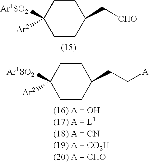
C1([Ar1SO2])([Ar2])CCC(CC[A])CC1.C1([Ar1SO2])([Ar2])CCC(C[CHO])CC1
